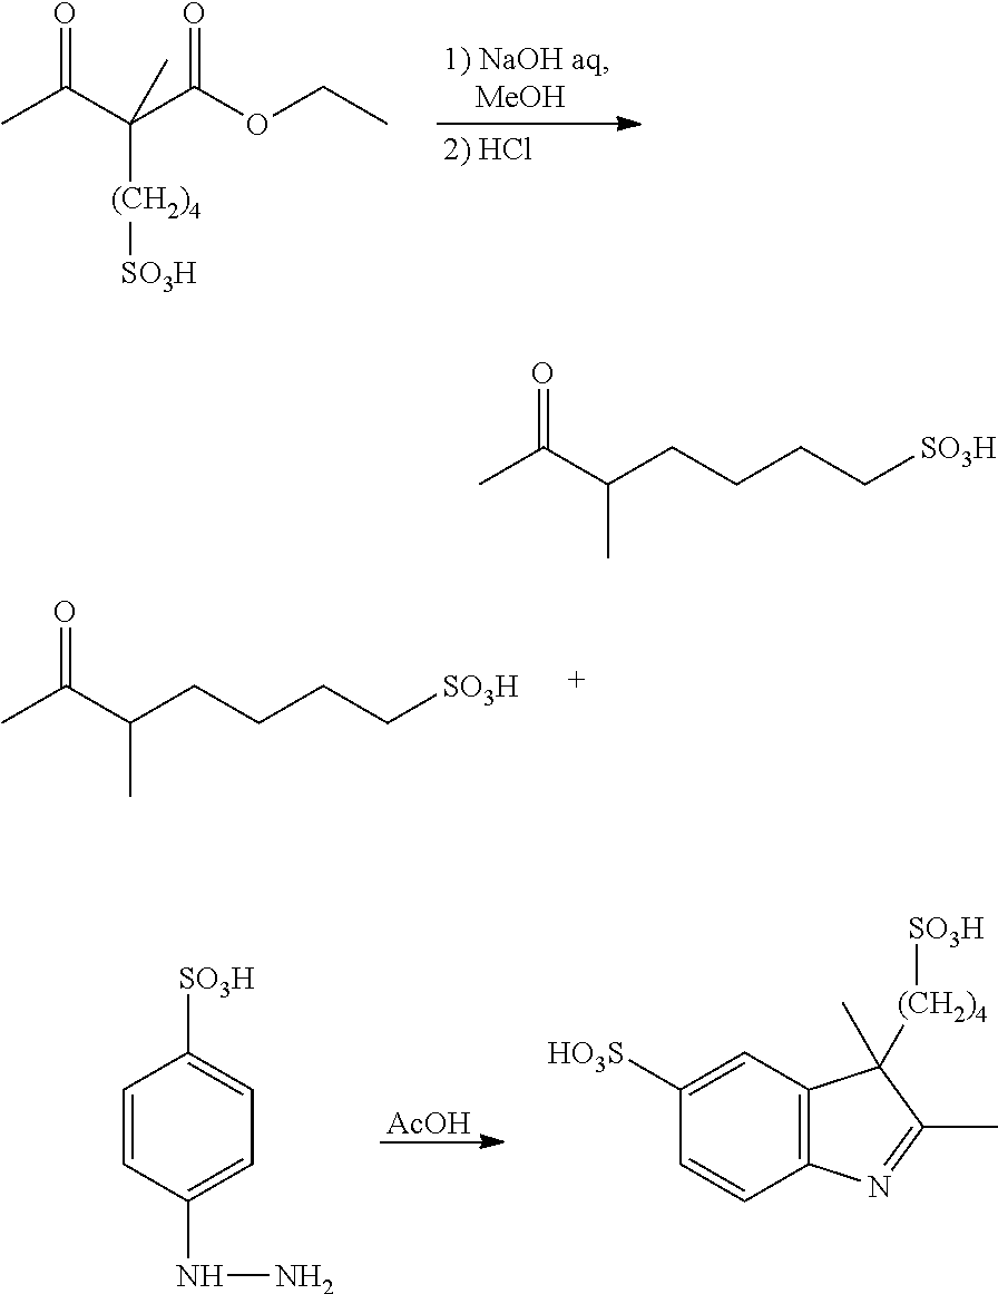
CC(C(C(OCC)=O)([(CH2)4][SO3H])C)=O.[AcOH].C1=CC(NN)=CC=C1[SO3H].C1([HO3S])=CC2=C(C=C1)N=C(C)C2(C)[(CH2)4][SO3H].CC(C(CCCC[SO3H])C)=O.CC(C(CCCC[SO3H])C)=O
